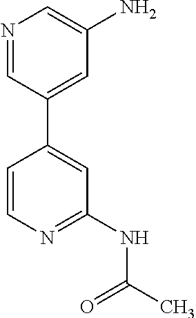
N1=CC(C2=CC(NC(C)=O)=NC=C2)=CC(N)=C1
